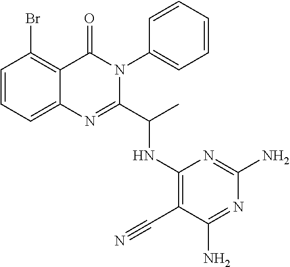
C1=CC=C2C(=C1Br)C(=O)N(C1=CC=CC=C1)C(C(C)NC1=C(C#N)C(N)=NC(N)=N1)=N2
